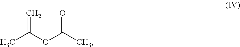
CC(OC(C)=O)=C
